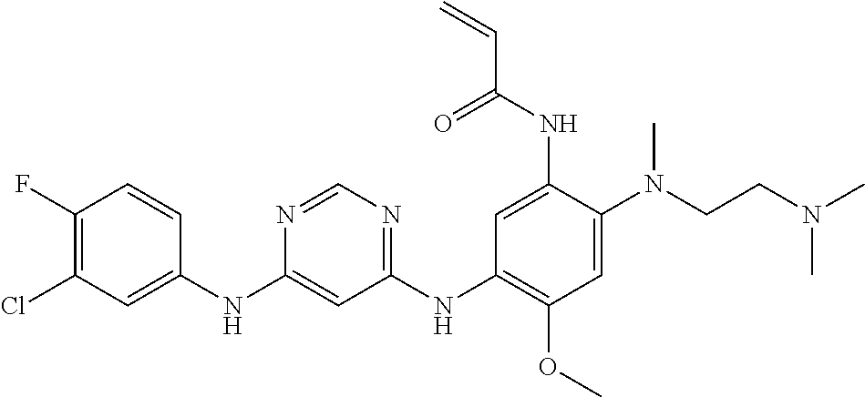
C1(NC2=CC(Cl)=C(F)C=C2)=CC(NC2=C(OC)C=C(N(CCN(C)C)C)C(NC(C=C)=O)=C2)=NC=N1
